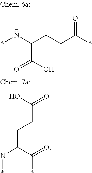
*NC(CCC(*)=O)C(O)=O.C(CCC(N*)C(=O)*)(O)=O
